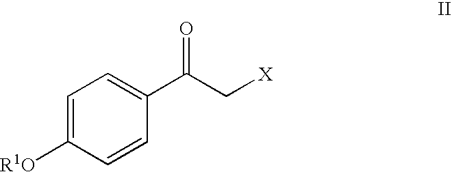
C1=C([R1O])C=CC(C(C[X])=O)=C1
